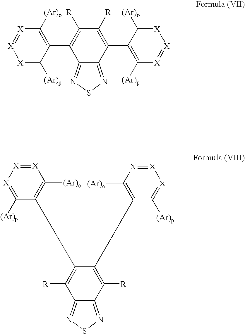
C1(C2=C([(Ar)o])[X]=[X][X]=C2[(Ar)p])=C([R])C([R])=C(C2=C([(Ar)p])[X]=[X][X]=C2[(Ar)o])C2=NSN=C12.C1([R])=C(C2=C([(Ar)o])[X]=[X][X]=C2[(Ar)p])C(C2=C([(Ar)o])[X]=[X][X]=C2[(Ar)p])=C([R])C2=NSN=C12
